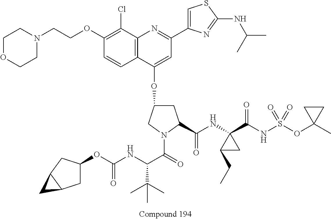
C1C(OC2=CC(C3=CSC(NC(C)C)=N3)=NC3=C2C=CC(OCCN2CCOCC2)=C3Cl)CN(C(=O)C(NC(OC2CC3C(C2)C3)=O)C(C)(C)C)C1C(NC1(C(NS(OC2(C)CC2)(=O)=O)=O)C(CC)C1)=O
